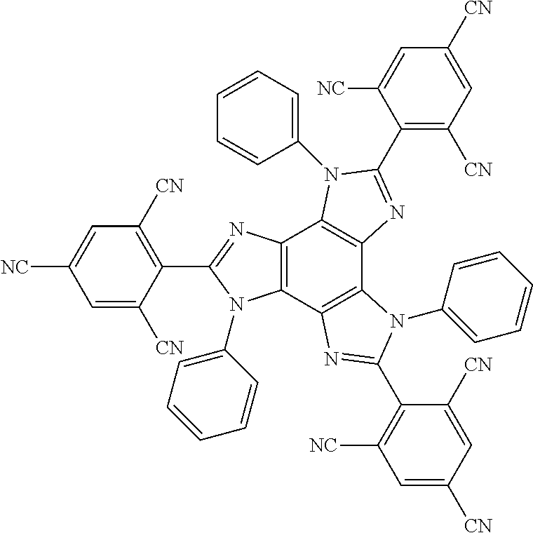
C12=C(C3=C(C4=C1N(C1=CC=CC=C1)C(C1=C([CN])C=C([CN])C=C1[NC])=N4)N(C1=CC=CC=C1)C(C1=C([NC])C=C([CN])C=C1[CN])=N3)N(C1=CC=CC=C1)C(C1=C([CN])C=C([NC])C=C1[CN])=N2
